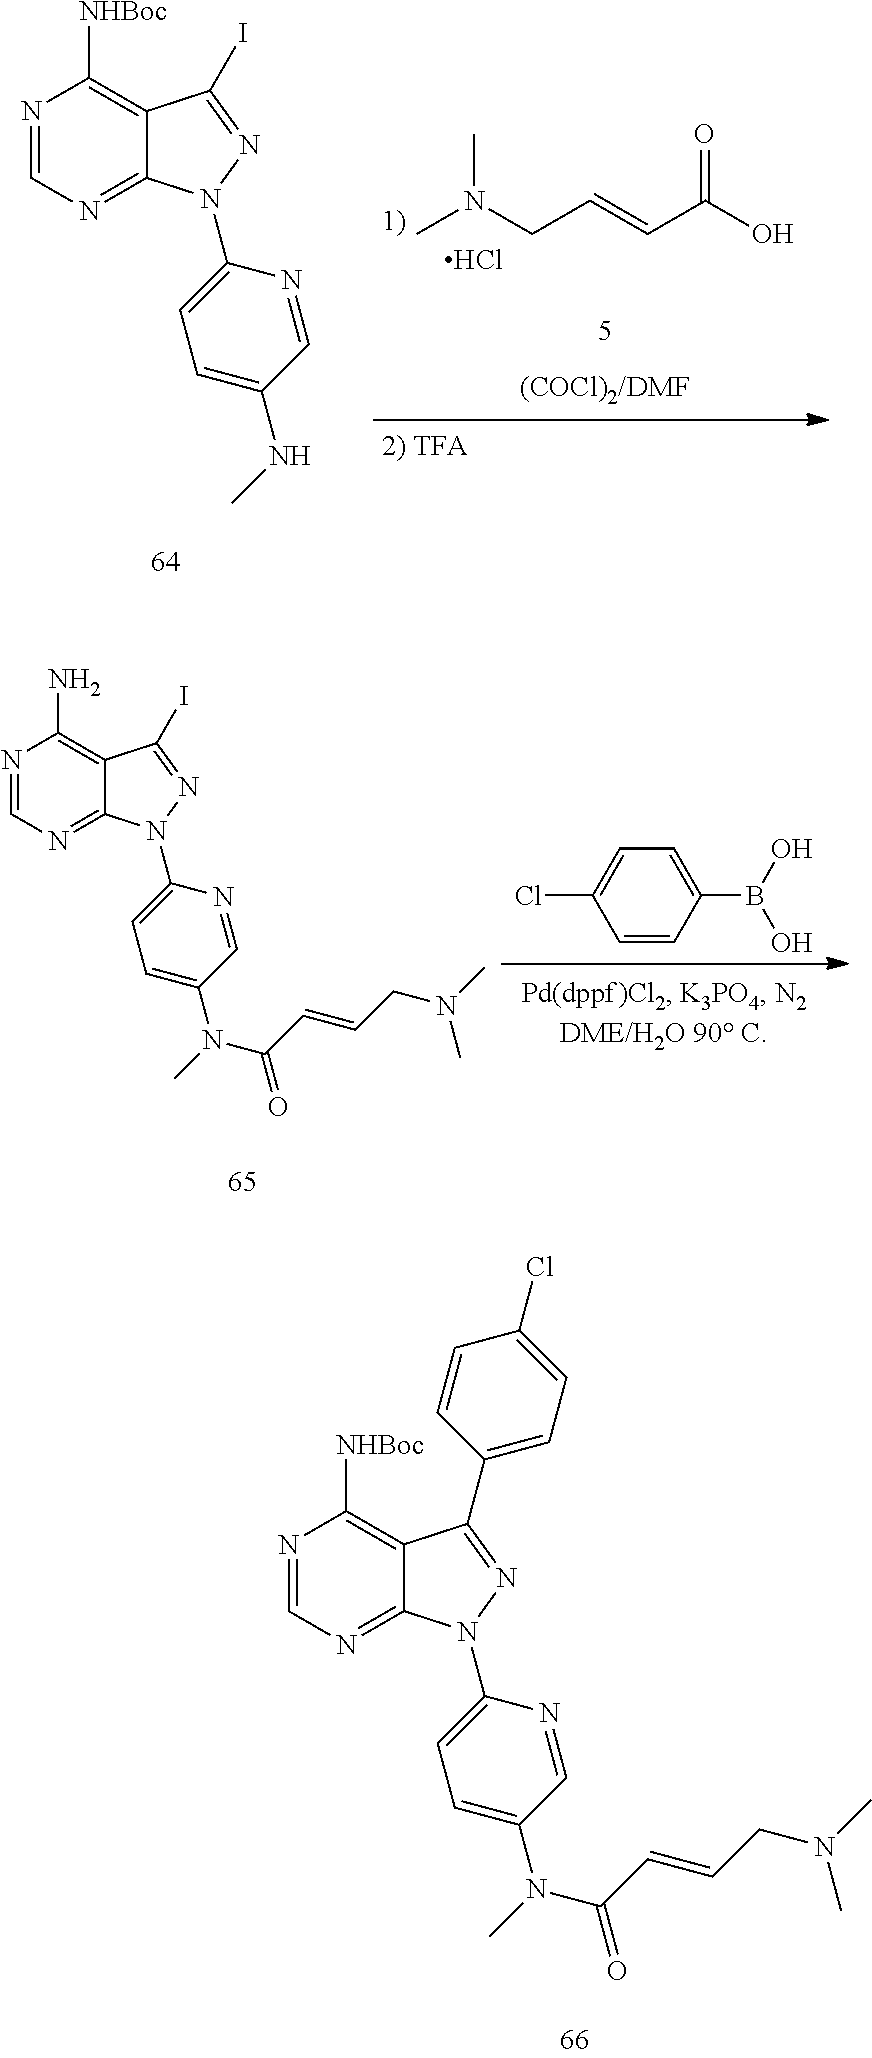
CN(C)CC=CC(O)=O.Cl.N1=CN=C2C(=C1[NHBoc])C(I)=NN2C1=CC=C(NC)C=N1.N1=CN=C2C(=C1N)C(I)=NN2C1=CC=C(N(C)C(C=CCN(C)C)=O)C=N1.C1=CC(B(O)O)=CC=C1Cl.N1=CN=C2C(=C1[NHBoc])C(C1=CC=C(Cl)C=C1)=NN2C1=CC=C(N(C)C(C=CCN(C)C)=O)C=N1
